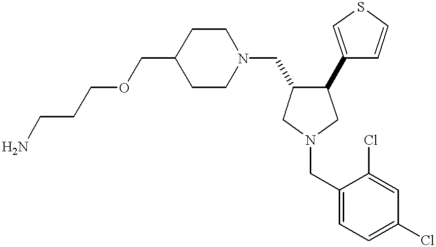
C1(COCCCN)CCN(CC2C(C3=CSC=C3)CN(CC3=CC=C(Cl)C=C3Cl)C2)CC1
